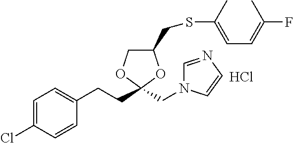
Cl.C1=C(Cl)C=CC(CCC2(CN3C=NC=C3)OC(CSC(=CC=C(C)F)C)CO2)=C1
